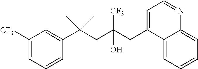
C1=CC(C(CC(CC2=CC=NC3=CC=CC=C23)([CF3])O)(C)C)=CC([CF3])=C1
